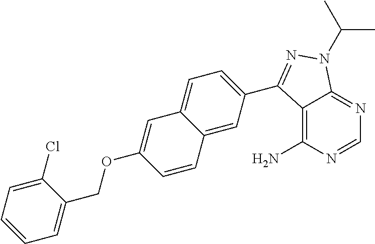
C12=C(N)N=CN=C1N(C(C)C)N=C2C1=CC=C2C(=C1)C=CC(OCC1=CC=CC=C1Cl)=C2
